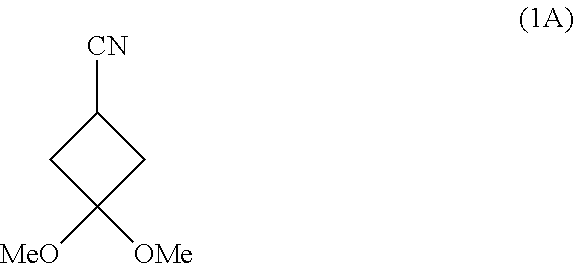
C1([CN])CC([OMe])([MeO])C1
